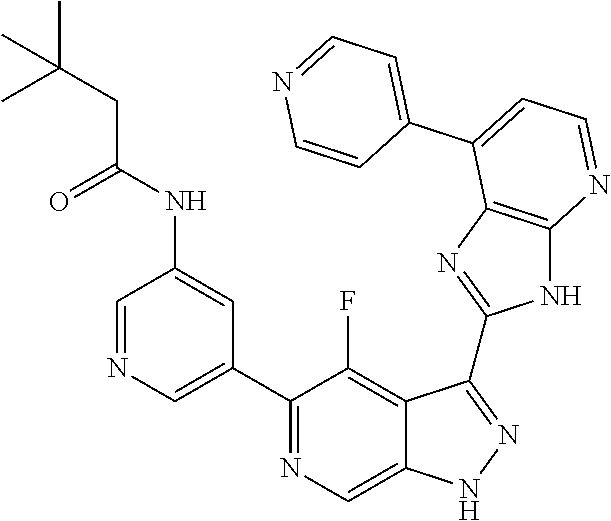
C1=NC=C(C2=NC=C3C(=C2F)C(C2=NC4=C(N2)N=CC=C4C2=CC=NC=C2)=NN3)C=C1NC(=O)CC(C)(C)C
